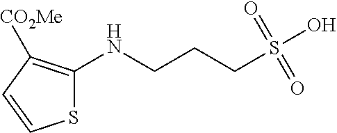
S1C(NCCCS(O)(=O)=O)=C([CO2Me])C=C1
